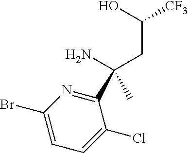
C(C(O)[CF3])C(N)(C)C1=NC(Br)=CC=C1Cl
